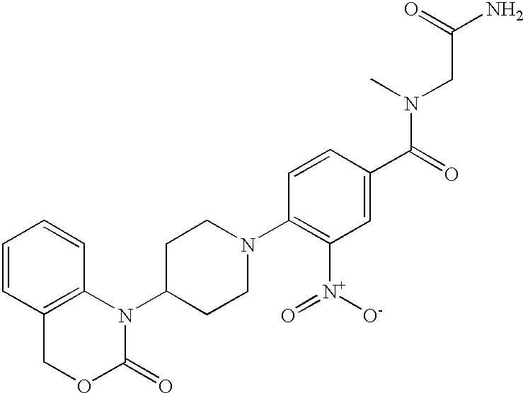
C12=C(N(C3CCN(C4=C([N+](=O)[O-])C=C(C(=O)N(CC(N)=O)C)C=C4)CC3)C(=O)OC1)C=CC=C2
